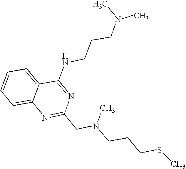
C1=CC=C2C(=C1)N=C(CN(CCCSC)C)N=C2NCCCN(C)C
